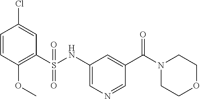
C1=CC(OC)=C(S(NC2=CN=CC(C(=O)N3CCOCC3)=C2)(=O)=O)C=C1Cl
